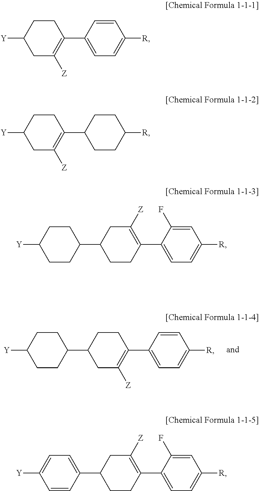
C1CC([Y])CCC1C1CC([Z])=C(C2=CC=C([R])C=C2)CC1.C1CC([Y])CC([Z])=C1C1=CC=C([R])C=C1.C1CC([Y])CC([Z])=C1C1CCC([R])CC1.C1CC([Y])CCC1C1CCC(C2=CC=C([R])C=C2F)=C([Z])C1.C1=C(C2CCC(C3=CC=C([R])C=C3F)=C([Z])C2)C=CC([Y])=C1
